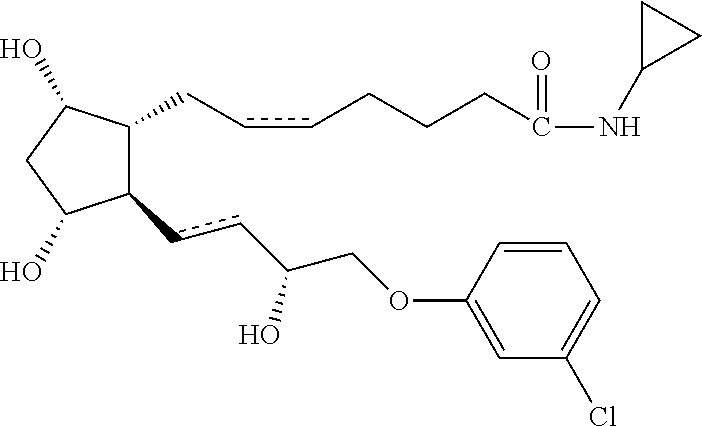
C1(ccC(COC2=CC(Cl)=CC=C2)O)C(CccCCCC(NC2CC2)=O)C(O)CC1O
